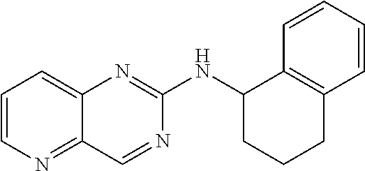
C12=C(C=CC=C1)CCCC2NC1=NC2=CC=CN=C2C=N1
